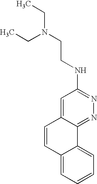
C(NC1=NN=C2C(=C1)C=CC1=CC=CC=C21)CN(CC)CC
